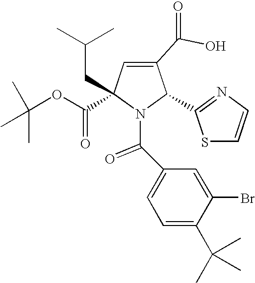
C1(C(O)=O)=CC(C(=O)OC(C)(C)C)(CC(C)C)N(C(C2=CC=C(C(C)(C)C)C(Br)=C2)=O)C1C1=NC=CS1
